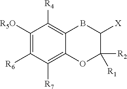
C1([R6])=C([R5O])C([R4])=C2C(=C1[R7])OC([R1])([R2])C([X])B2
